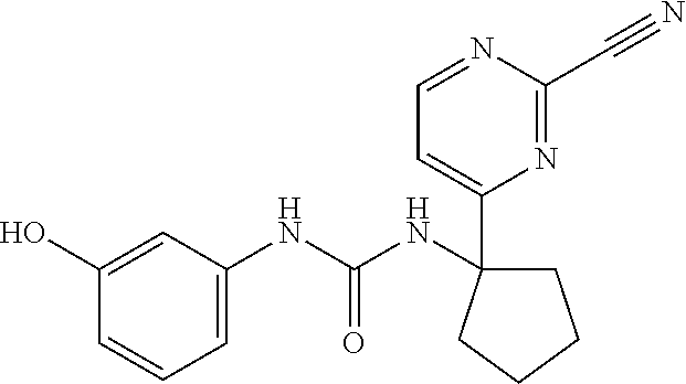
C1(NC(=O)NC2(C3=CC=NC(C#N)=N3)CCCC2)=CC=CC(O)=C1
